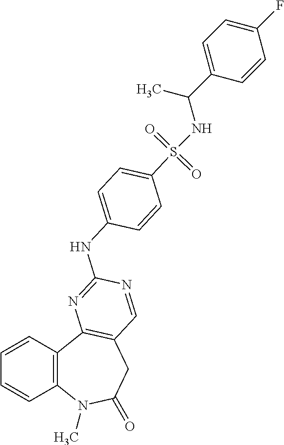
C1=CC2=C(C=C1)N(C)C(=O)CC1=C2N=C(NC2=CC=C(S(=O)(=O)NC(C3=CC=C(F)C=C3)C)C=C2)N=C1
